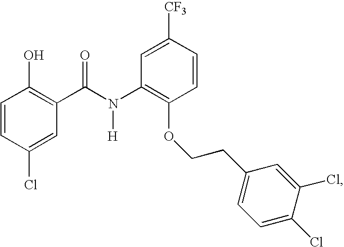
C1=CC(Cl)=CC(C(N(C2=C(OCCC3=CC=C(Cl)C(Cl)=C3)C=CC([CF3])=C2)[H])=O)=C1O
